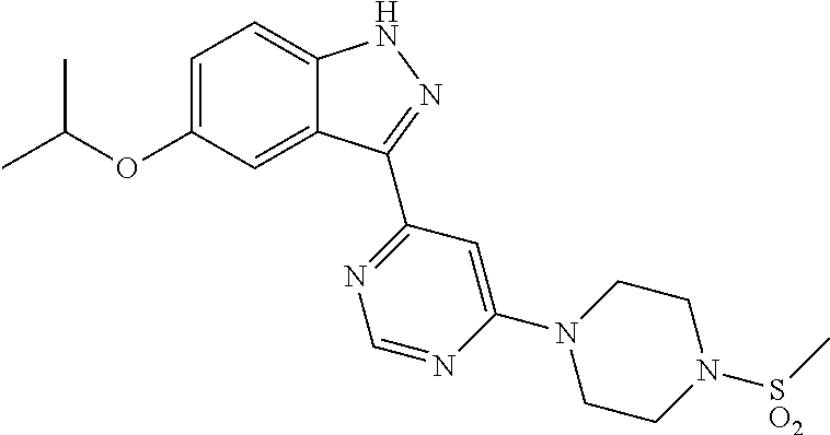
O(C1=CC=C2C(=C1)C(C1=NC=NC(N3CCN([SO2]C)CC3)=C1)=NN2)C(C)C
